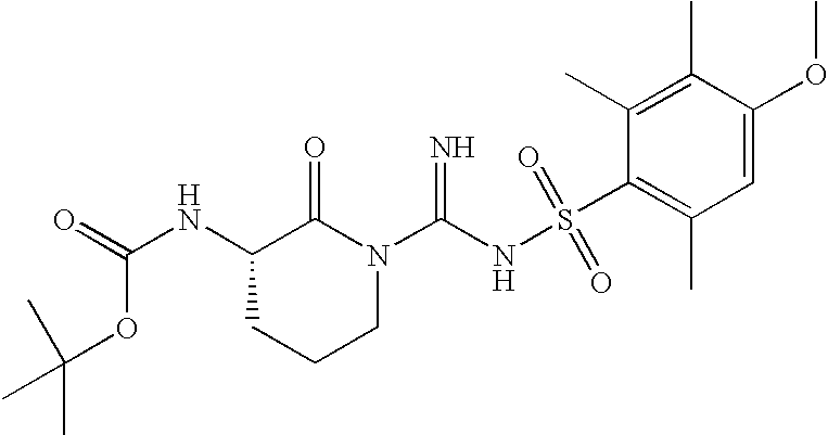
C(NC1C(=O)N(C(NS(C2=C(C)C=C(OC)C(C)=C2C)(=O)=O)=N)CCC1)(=O)OC(C)(C)C
